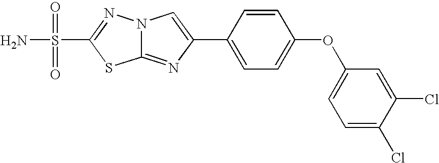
C12=NC(C3=CC=C(OC4=CC=C(Cl)C(Cl)=C4)C=C3)=CN1N=C(S(N)(=O)=O)S2
